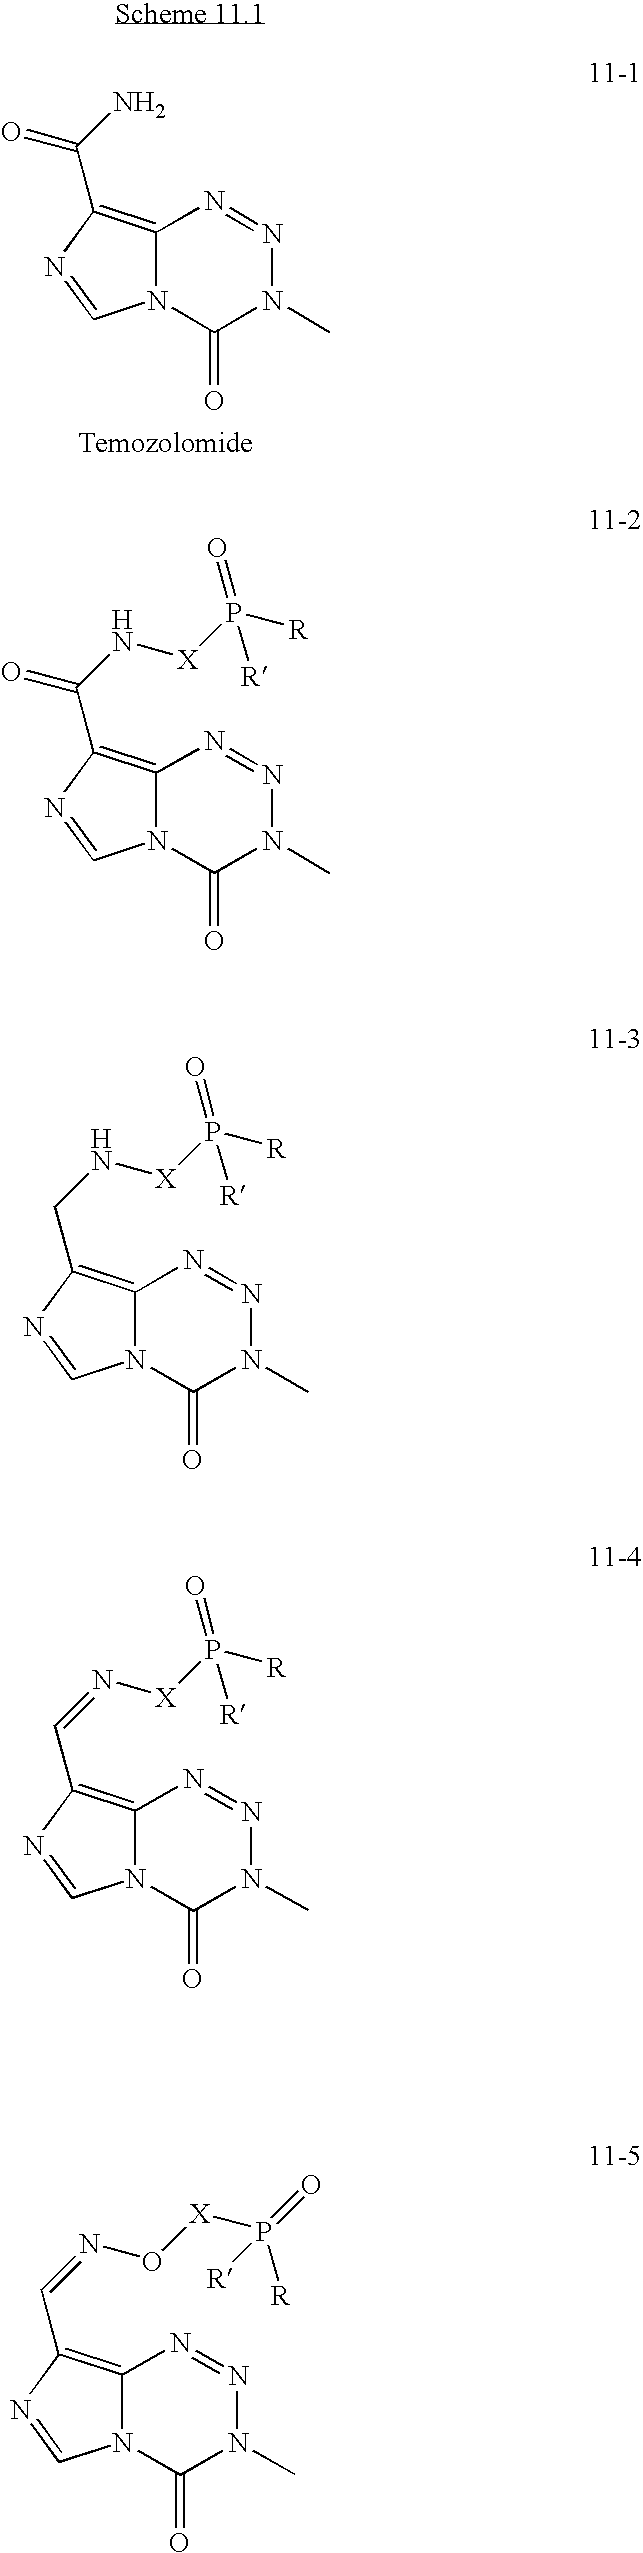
C12=C(C(N)=O)N=CN1C(=O)N(C)N=N2.C12=C(C(N[X]P([R])(=O)[R])=O)N=CN1C(=O)N(C)N=N2.C12=C(CN[X]P([R])(=O)[R])N=CN1C(=O)N(C)N=N2.C12=C(C=N[X]P([R])(=O)[R])N=CN1C(=O)N(C)N=N2.C12=C(C=NO[X]P(=O)([R])[R])N=CN1C(=O)N(C)N=N2
